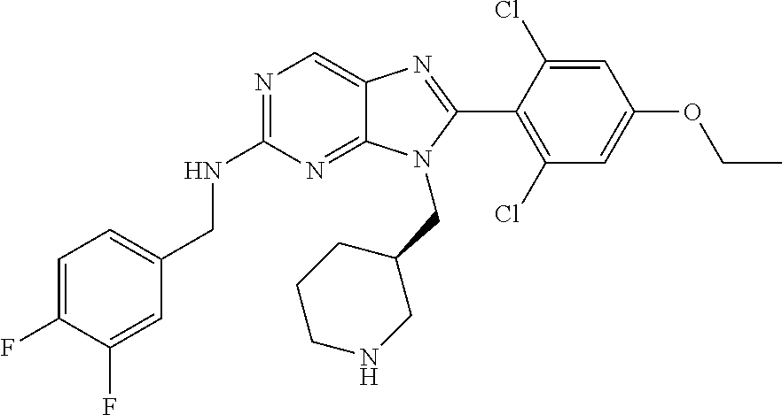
C1=C(F)C(F)=CC(CNC2=NC=C3C(=N2)N(CC2CCCNC2)C(C2=C(Cl)C=C(OCC)C=C2Cl)=N3)=C1
